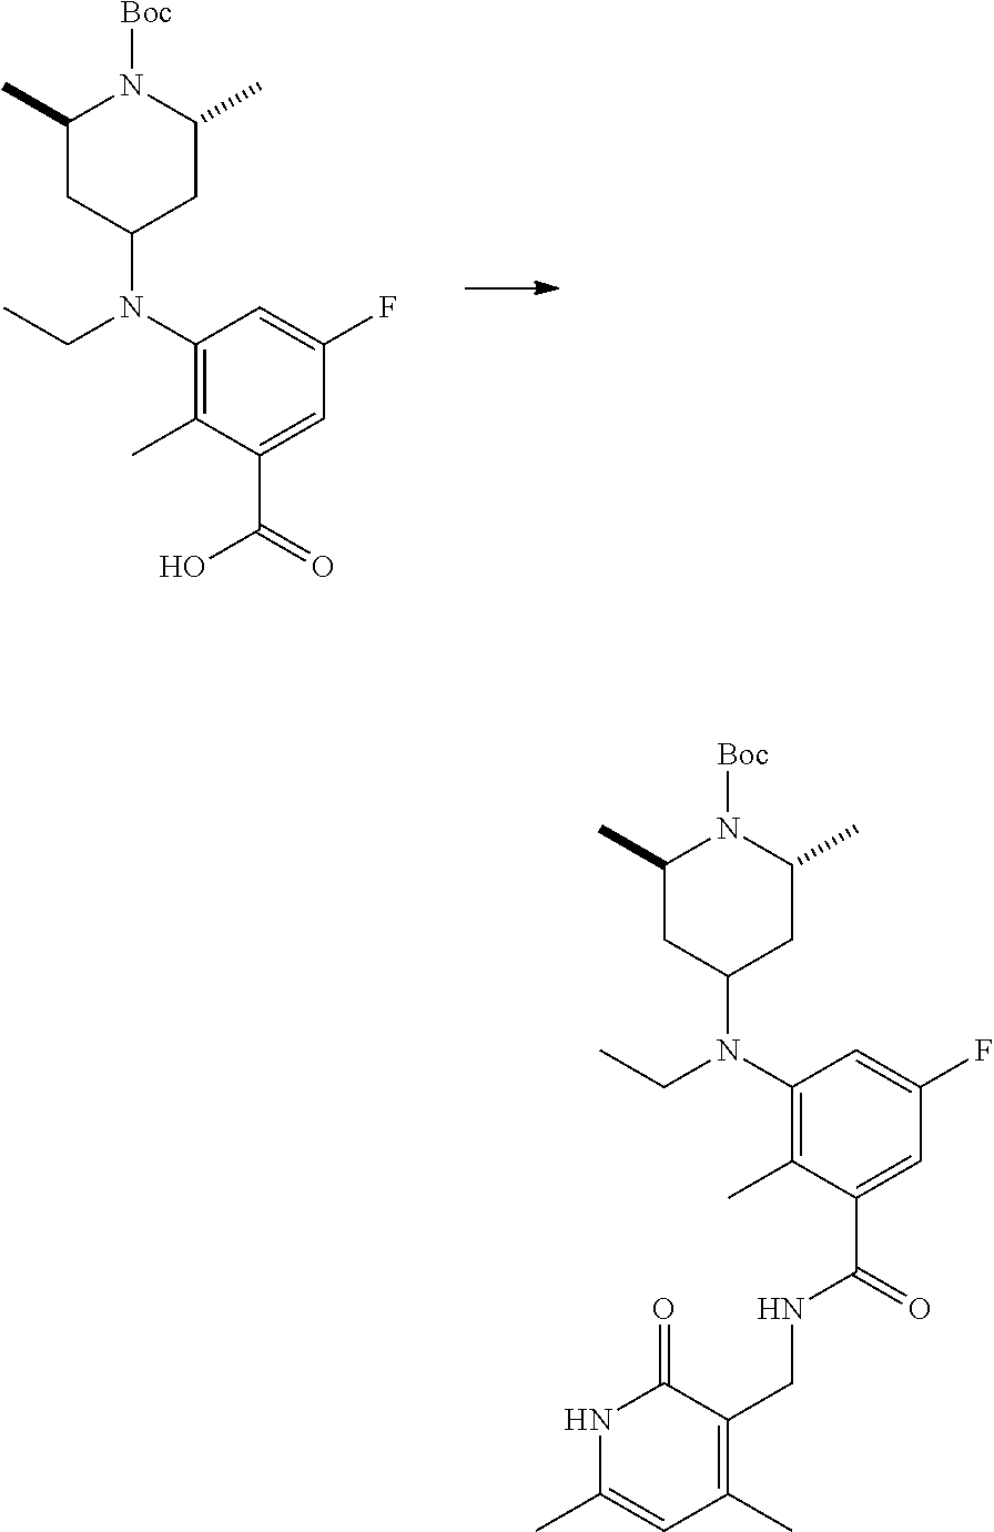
C1(C)CC(N(C2=C(C)C(C(=O)NCC3=C(C)C=C(C)NC3=O)=CC(F)=C2)CC)CC(C)N1[Boc].C1(C)CC(N(C2=C(C)C(C(=O)O)=CC(F)=C2)CC)CC(C)N1[Boc]
